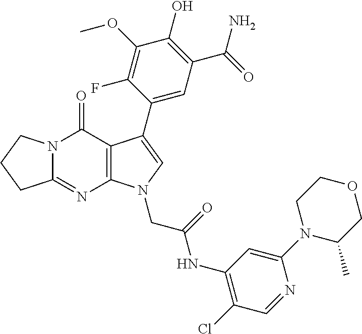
C12=NC3=C(C(=O)N1CCC2)C(C1=CC(C(N)=O)=C(O)C(OC)=C1F)=CN3CC(=O)NC1=C(Cl)C=NC(N2C(C)COCC2)=C1
